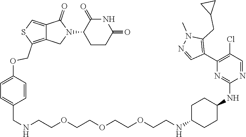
C1(N2C(=O)C3=CSC(COC4=CC=C(CNCCOCCOCCOCCNC5CCC(NC6=NC(C7=C(CC8CC8)N(C)N=C7)=C(Cl)C=N6)CC5)C=C4)=C3C2)CCC(=O)NC1=O
